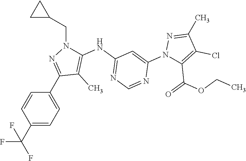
C1(C(F)(F)F)=CC=C(C2=NN(CC3CC3)C(NC3=NC=NC(N4C(C(=O)OCC)=C(Cl)C(C)=N4)=C3)=C2C)C=C1
